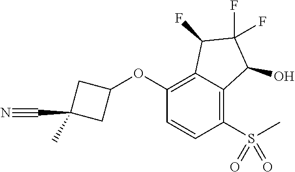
O(C1=C2C(=C(S(C)(=O)=O)C=C1)C(O)C(F)(F)C2F)C1CC(C#N)(C)C1
